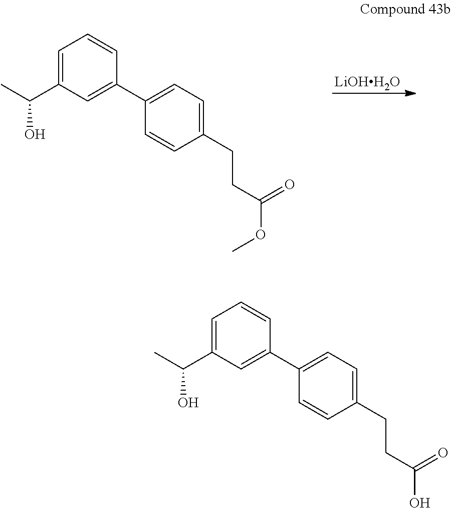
C1=C(C(O)C)C=C(C2=CC=C(CCC(OC)=O)C=C2)C=C1.[LiOHH2O].C1=C(C(O)C)C=C(C2=CC=C(CCC(O)=O)C=C2)C=C1
